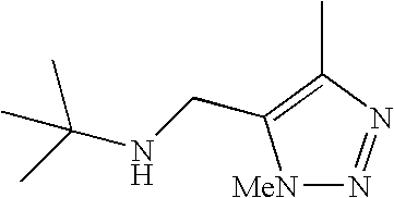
[MeN]1N=NC(C)=C1CNC(C)(C)C
